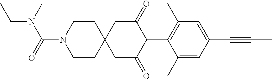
C1CN(C(=O)N(CC)C)CCC12CC(=O)C(C1=C(C)C=C(C#CC)C=C1C)C(=O)C2
